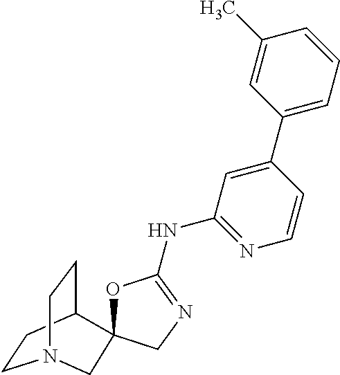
C1CC2CCN1CC21OC(NC2=NC=CC(C3=CC=CC(C)=C3)=C2)=NC1
